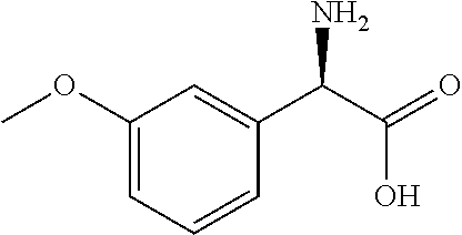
O(C1=CC=CC(C(N)C(=O)O)=C1)C
